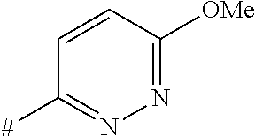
C1=CC([OMe])=NN=C1[#]
